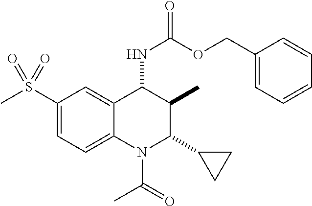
C1(S(C)(=O)=O)=CC=C2C(=C1)C(NC(=O)OCC1=CC=CC=C1)C(C)C(C1CC1)N2C(=O)C
